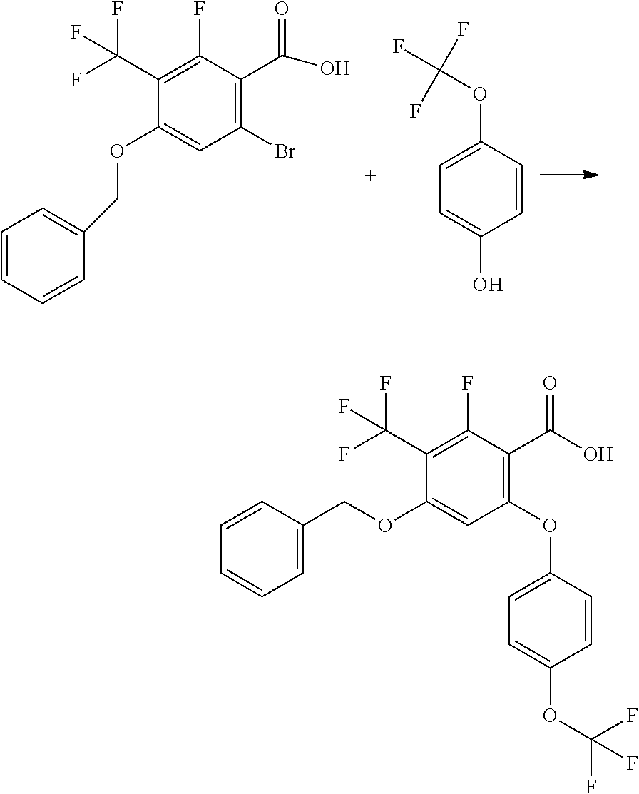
C1=CC=CC(COC2=CC(Br)=C(C(O)=O)C(F)=C2C(F)(F)F)=C1.C1(OC(F)(F)F)=CC=C(O)C=C1.C1=CC(COC2=CC(OC3=CC=C(OC(F)(F)F)C=C3)=C(C(=O)O)C(F)=C2C(F)(F)F)=CC=C1
